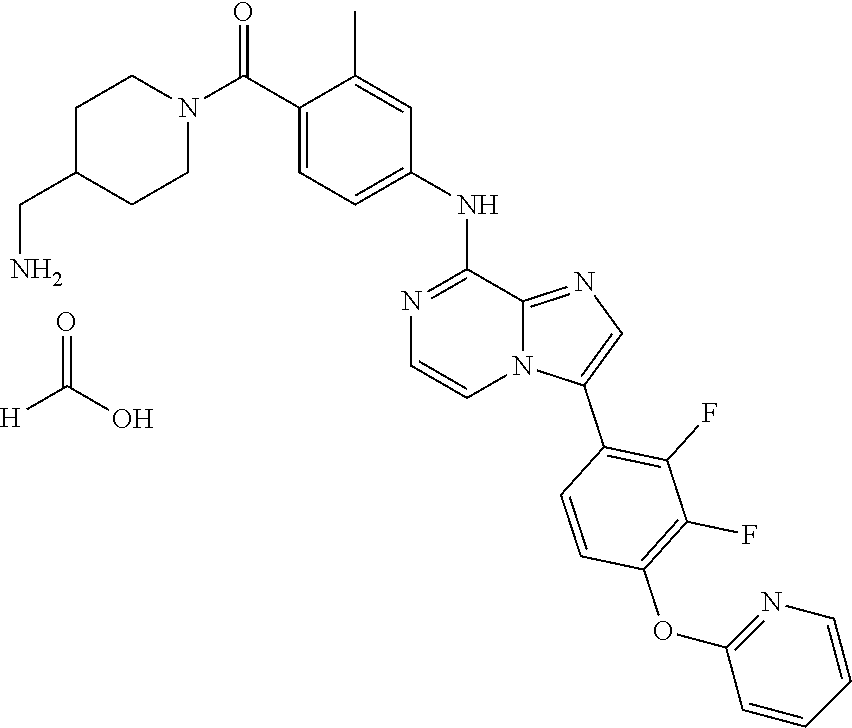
C1C(CN)CCN(C(C2=CC=C(NC3=NC=CN4C3=NC=C4C3=C(F)C(F)=C(OC4=NC=CC=C4)C=C3)C=C2C)=O)C1.[H]C(O)=O
